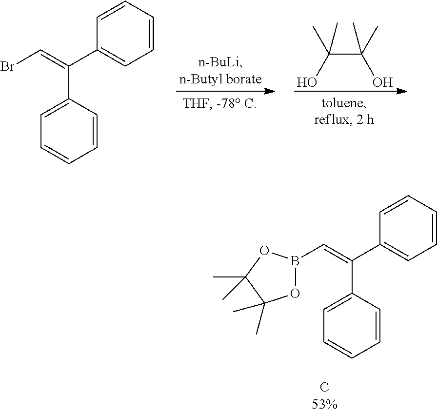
C1=CC(C(=CBr)C2=CC=CC=C2)=CC=C1.C(C(C)(O)C)(O)(C)C.C1=CC(C(=CB2OC(C)(C)C(C)(C)O2)C2=CC=CC=C2)=CC=C1
